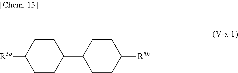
C1([R5a])CCC(C2CCC([R5b])CC2)CC1
